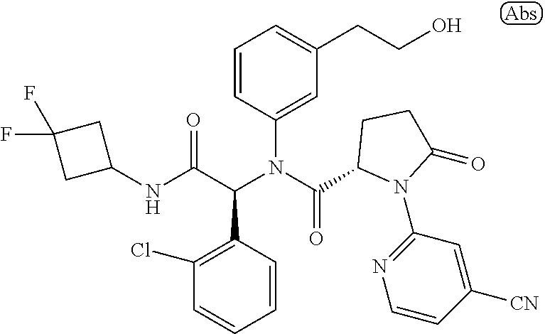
C1=CC(C(C(NC2CC(F)(F)C2)=O)N(C(=O)C2N(C3=NC=CC([CN])=C3)C(=O)CC2)C2=CC(CCO)=CC=C2)=C(Cl)C=C1
